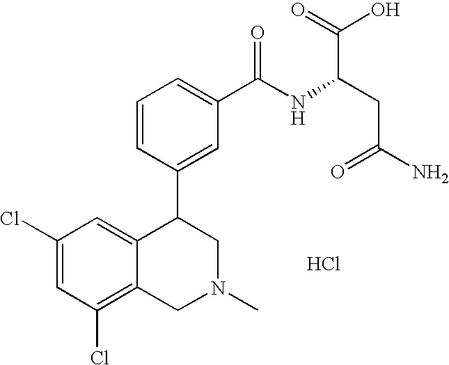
Cl.C1(Cl)=CC(Cl)=C2C(=C1)C(C1=CC(C(NC(CC(N)=O)C(=O)O)=O)=CC=C1)CN(C)C2
